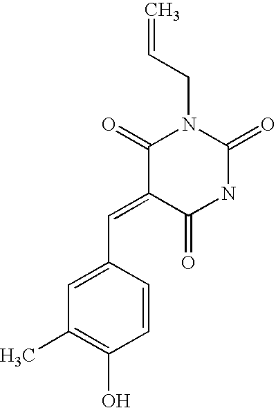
CC1=C(O)C=CC(C=C2C(=O)NC(=O)N(CC=C)C2=O)=C1
